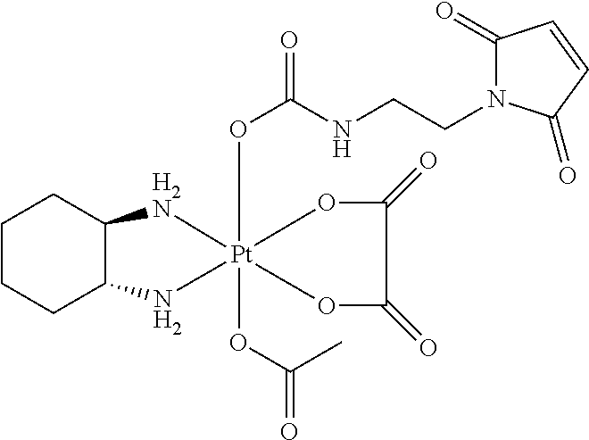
O(C(NCCN1C(=O)C=CC1=O)=O)[Pt]12(OC(=O)C)(OC(=O)C(=O)O1)[H2N]C1C(CCCC1)N2
